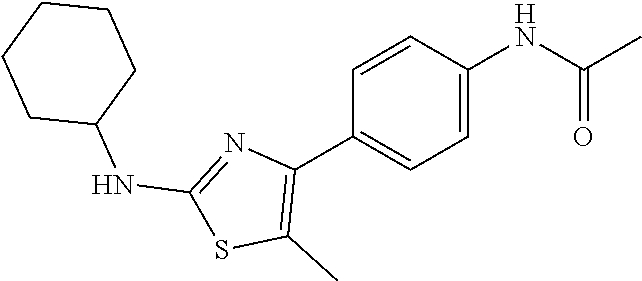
C1=C(NC(C)=O)C=CC(C2=C(C)SC(NC3CCCCC3)=N2)=C1
